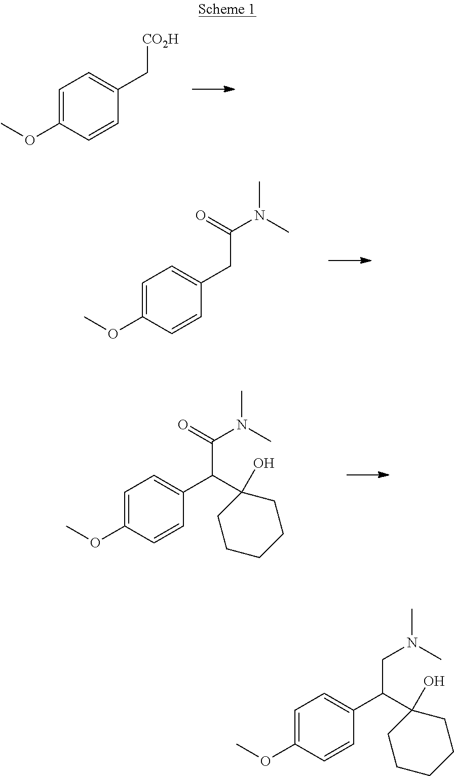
C1=C(OC)C=CC(C[CO2H])=C1.C1=C(OC)C=CC(CC(N(C)C)=O)=C1.C1=C(OC)C=CC(C(C(N(C)C)=O)C2(O)CCCCC2)=C1.C1=C(OC)C=CC(C(CN(C)C)C2(O)CCCCC2)=C1
